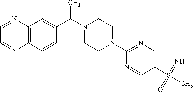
C12=C(C=C(C(C)N3CCN(C4=NC=C(S(=O)(C)=N)C=N4)CC3)C=C1)N=CC=N2
